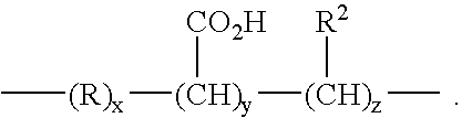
C[(R)x][(CH)y]([(CH)z](C)[R2])[CO2H]
